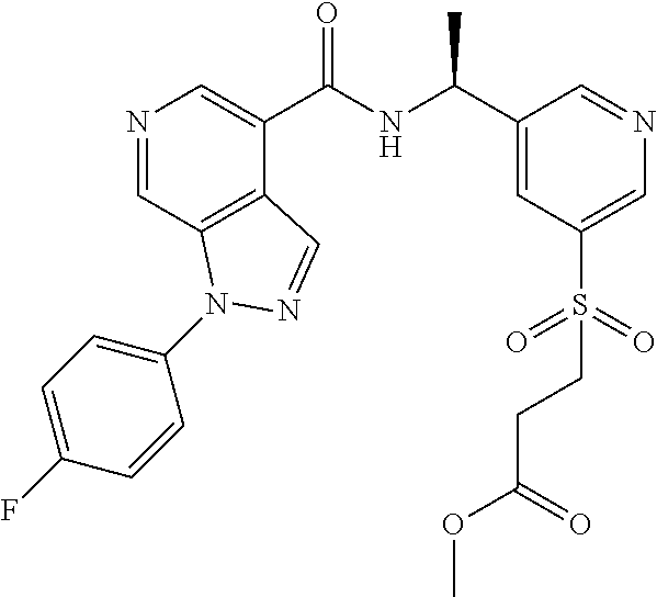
N1=CC2=C(C(C(NC(C3=CC(S(=O)(=O)CCC(OC)=O)=CN=C3)C)=O)=C1)C=NN2C1=CC=C(F)C=C1
